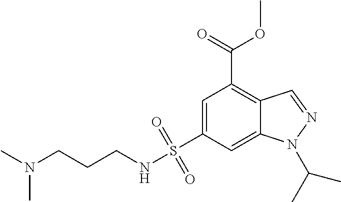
C1=C(S(=O)(=O)NCCCN(C)C)C=C2C(=C1C(OC)=O)C=NN2C(C)C
